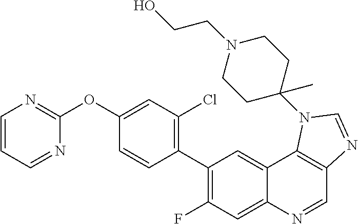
C1=CC=NC(OC2=CC(Cl)=C(C3=C(F)C=C4C(=C3)C3=C(C=N4)N=CN3C3(C)CCN(CCO)CC3)C=C2)=N1
